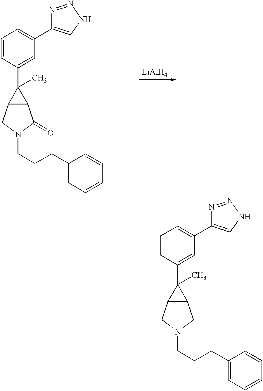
[LiAlH4].C1=CC(C2(C)C3C2C(=O)N(CCCC2=CC=CC=C2)C3)=CC(C2=CNN=N2)=C1.C1=CC(C2(C)C3C2CN(CCCC2=CC=CC=C2)C3)=CC(C2=CNN=N2)=C1
